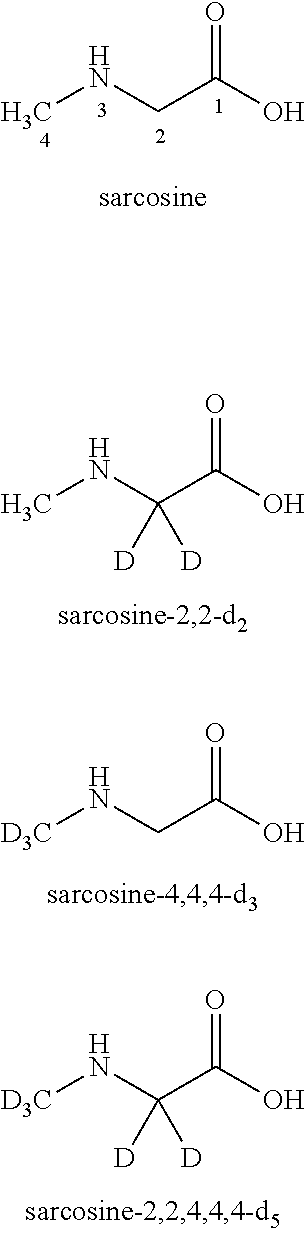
CNCC(O)=O.CNC(C(O)=O)([D])[D].[D3C]NCC(O)=O.[D3C]NC(C(O)=O)([D])[D]
